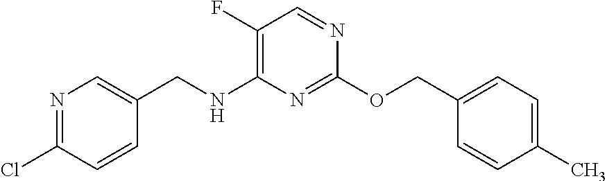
N1=C(OCC2=CC=C(C)C=C2)N=CC(F)=C1NCC1=CN=C(Cl)C=C1
